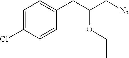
C1=C(Cl)C=CC(CC(C[N3])OCC)=C1
